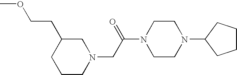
C1CN(CC(=O)N2CCN(C3CCCC3)CC2)CC(CCOC)C1
